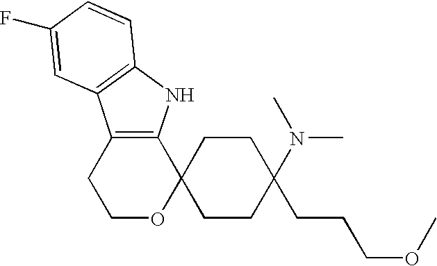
C1OC2(C3=C(C1)C1=C(N3)C=CC(F)=C1)CCC(CCCOC)(N(C)C)CC2
